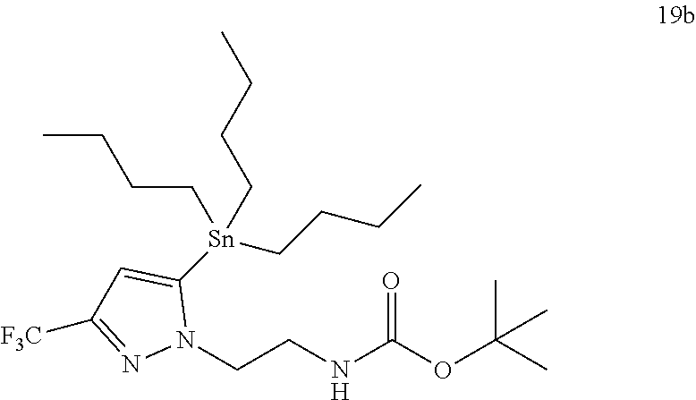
C(CNC(OC(C)(C)C)=O)N1C([Sn](CCCC)(CCCC)CCCC)=CC([F3C])=N1
